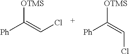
[Ph]C(=CCl)[OTMS].[Ph]C(=CCl)[OTMS]
